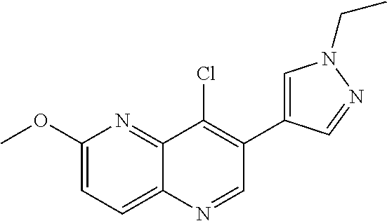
C12=NC(OC)=CC=C1N=CC(C1=CN(CC)N=C1)=C2Cl
